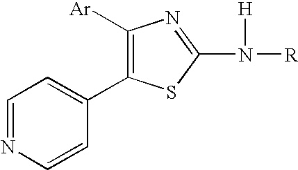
C1=NC=CC(C2=C([Ar])N=C(N([H])[R])S2)=C1
